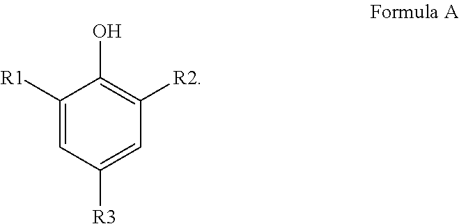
C1([R1])=CC([R3])=CC([R2])=C1O
